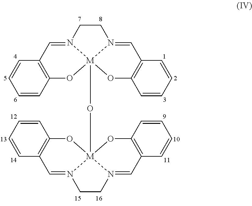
C1=CC2=C(C=C1)C=N1CCN3=CC4=C(O[M]31(O[M]135OC6=C(C=CC=C6)C=N1CCN3=CC1=C(O5)C=CC=C1)O2)C=CC=C4
